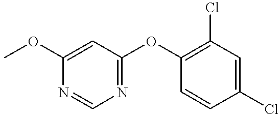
COC1=CC(OC2=C(Cl)C=C(Cl)C=C2)=NC=N1
